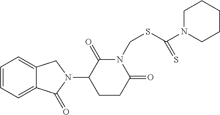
C1=CC=C2C(=C1)CN(C1CCC(=O)N(CSC(N3CCCCC3)=S)C1=O)C2=O
